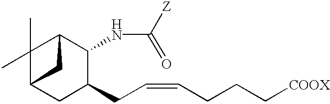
C1(C)(C)C2CC(CC=CCCC[COOX])C(NC([Z])=O)C1C2
